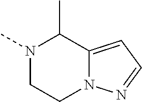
N1(C)CCN2C(=CC=N2)C1C
